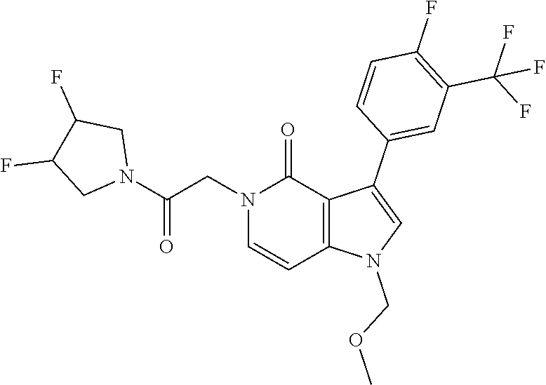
C1(F)=C(C(F)(F)F)C=C(C2=CN(COC)C3=C2C(=O)N(CC(N2CC(F)C(F)C2)=O)C=C3)C=C1
